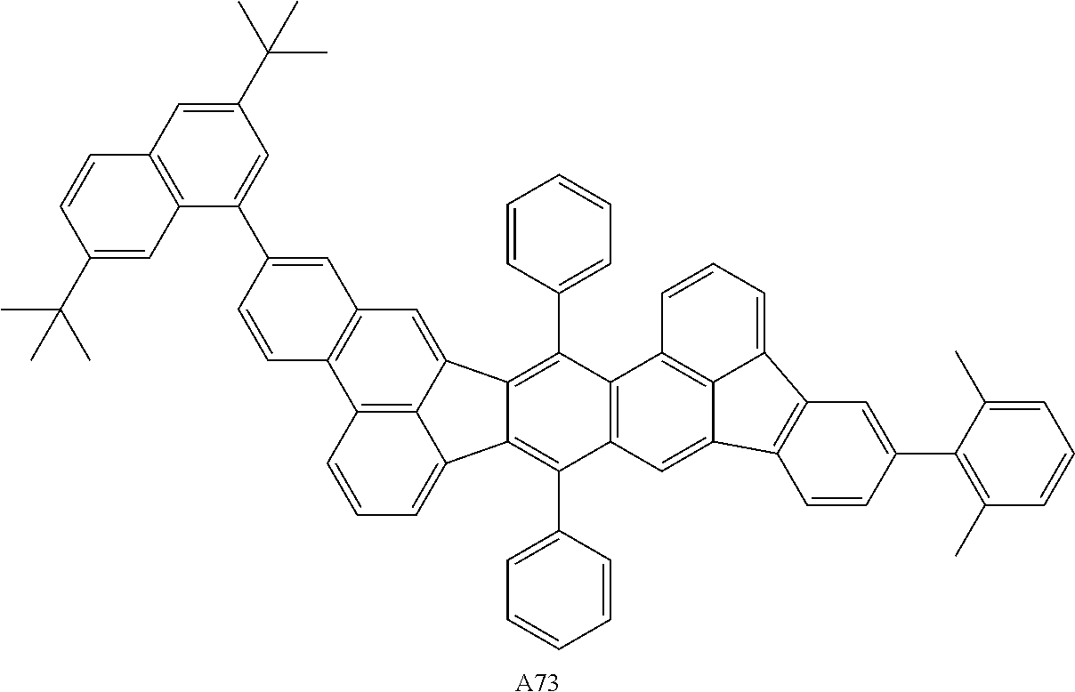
C12=C3C(=CC=C1)C1=C(C4=CC=CC=C4)C4=C(C(C5=CC=CC=C5)=C1C3=CC1=C2C=CC(C2=CC(C(C)(C)C)=CC3=C2C=C(C(C)(C)C)C=C3)=C1)C1=C2C(=C4)C3=C(C2=CC=C1)C=C(C1=C(C)C=CC=C1C)C=C3.[A73]
